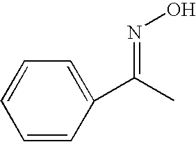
C1=CC(C(C)=NO)=CC=C1
